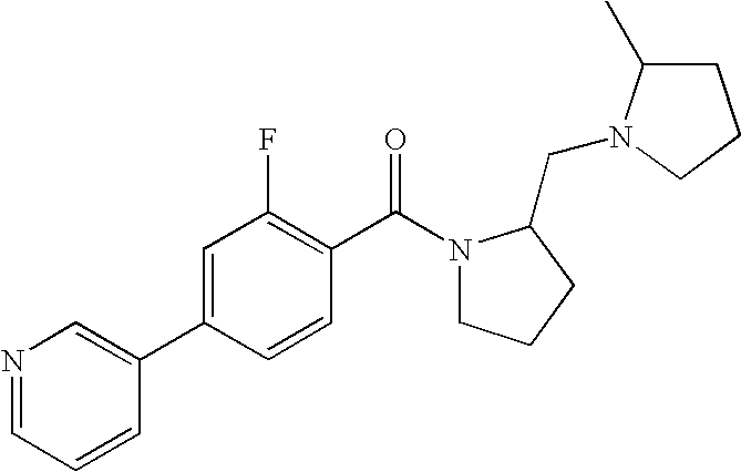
C1=C(C2=CN=CC=C2)C=CC(C(N2CCCC2CN2C(C)CCC2)=O)=C1F
